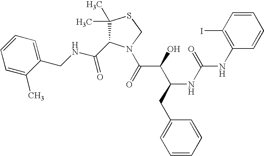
C(NCC1=CC=CC=C1C)(=O)C1C(C)(C)SCN1C(C(C(CC1=CC=CC=C1)NC(=O)NC1=C(I)C=CC=C1)O)=O
